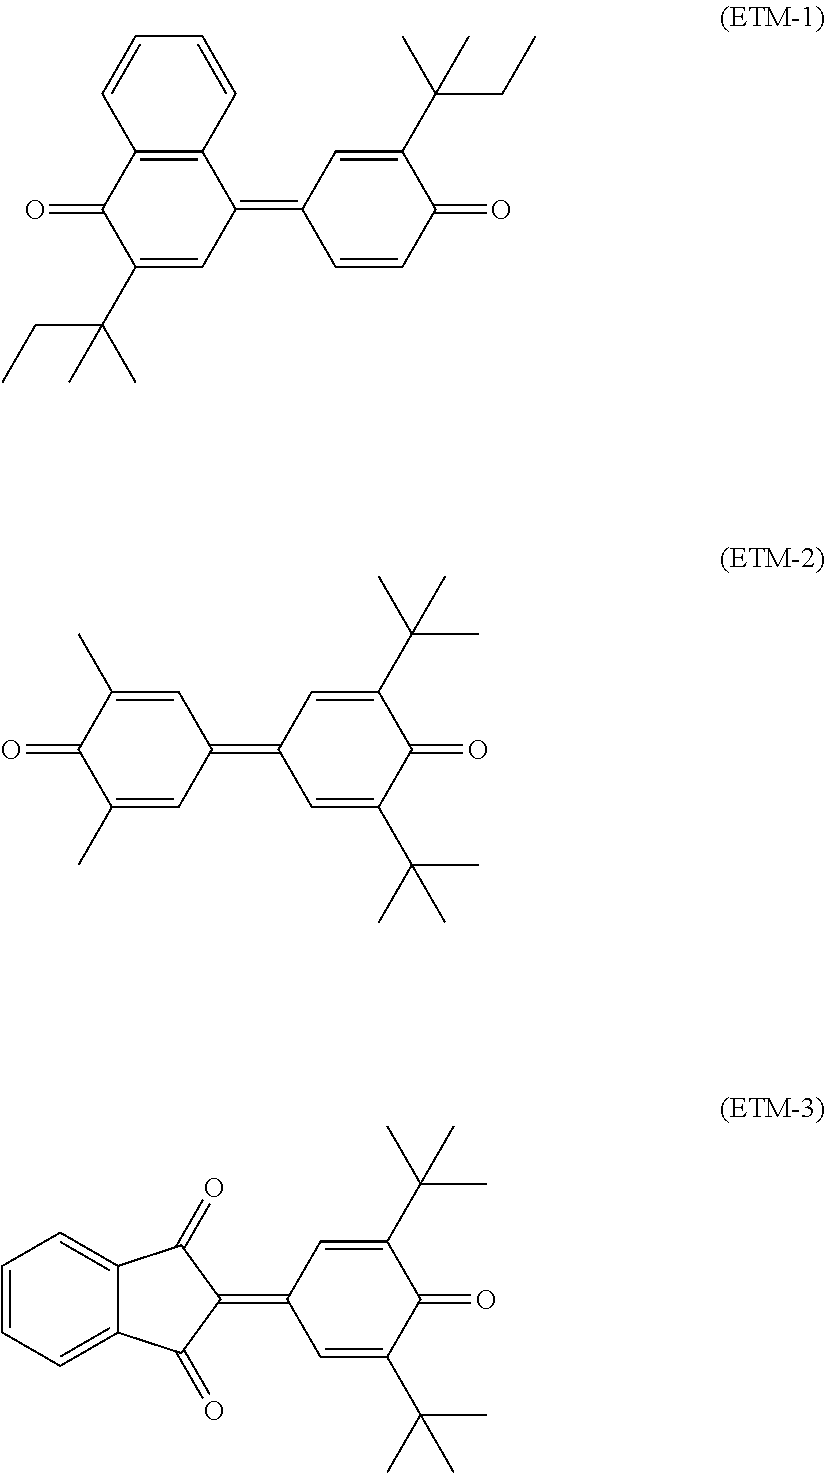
C1(C(CC)(C)C)=CC(=C2C=CC(=O)C(C(CC)(C)C)=C2)C2=C(C1=O)C=CC=C2.C1(=C2C=C(C(C)(C)C)C(=O)C(C(C)(C)C)=C2)C(=O)C2=CC=CC=C2C1=O.C1(C)=CC(=C2C=C(C(C)(C)C)C(=O)C(C(C)(C)C)=C2)C=C(C)C1=O
